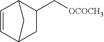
C1=CC2CC(C[OCOCH3])C1C2
